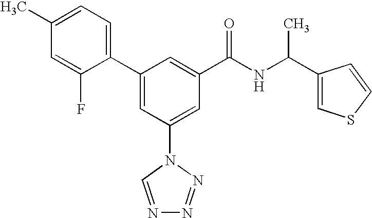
C1(C2=CC(N3C=NN=N3)=CC(C(NC(C3=CSC=C3)C)=O)=C2)=CC=C(C)C=C1F
